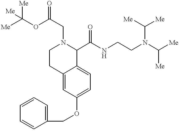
N1(CC(=O)OC([Me])([Me])[Me])CCC2=CC(OCC3=CC=CC=C3)=CC=C2C1C(NCCN(C([Me])[Me])C([Me])[Me])=O
